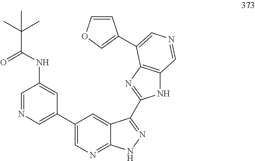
C1(C2=CN=CC(NC(C(C)(C)C)=O)=C2)=CN=C2C(=C1)C(C1=NC3=C(N1)C=NC=C3C1=COC=C1)=NN2
